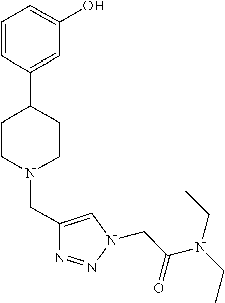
C1=CC(C2CCN(CC3=CN(CC(N(CC)CC)=O)N=N3)CC2)=CC(O)=C1
